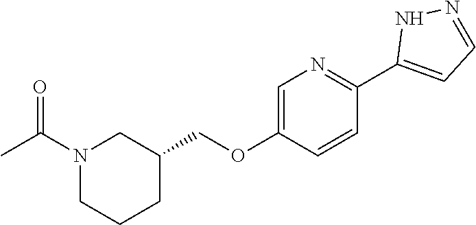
C1=C(OCC2CN(C(C)=O)CCC2)C=CC(C2=CC=NN2)=N1
